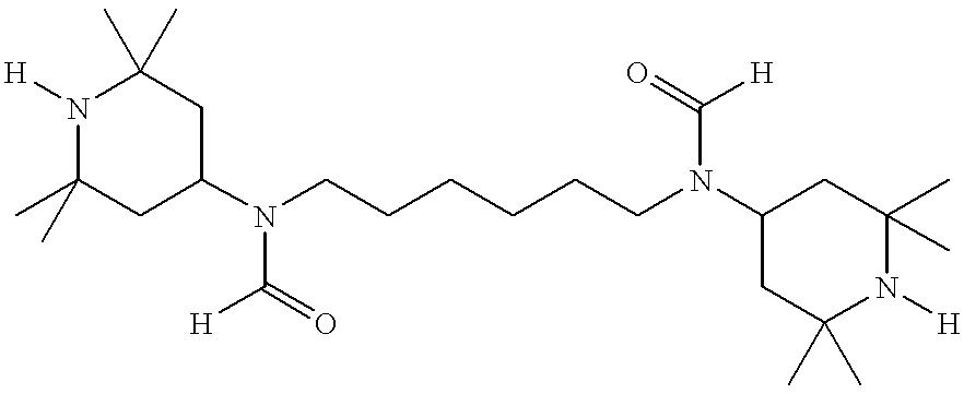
N1([H])C(C)(C)CC(N(CCCCCCN(C2CC(C)(C)N([H])C(C)(C)C2)C(=O)[H])C([H])=O)CC1(C)C
